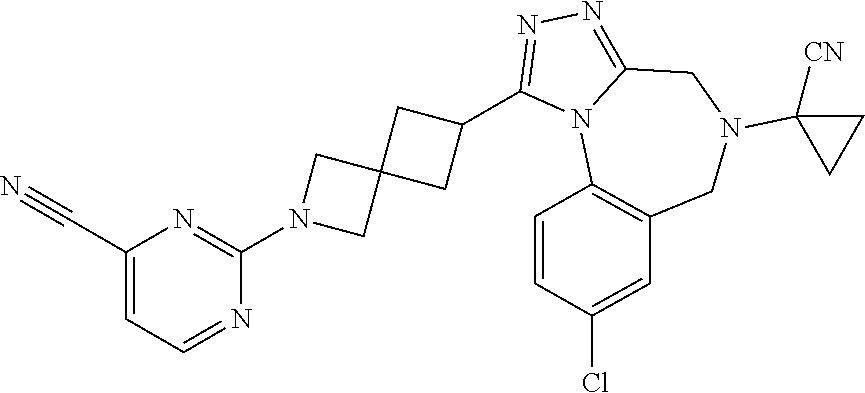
C1(C#N)=CC=NC(N2CC3(C2)CC(C2=NN=C4N2C2=C(CN(C5([CN])CC5)C4)C=C(Cl)C=C2)C3)=N1
